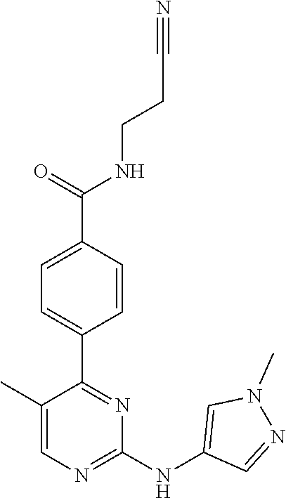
C1(C2=NC(NC3=CN(C)N=C3)=NC=C2C)=CC=C(C(NCCC#N)=O)C=C1
